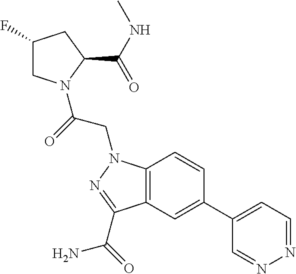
C1(C2=CC3=C(C=C2)N(CC(=O)N2CC(F)CC2C(NC)=O)N=C3C(=O)N)=CC=NN=C1
